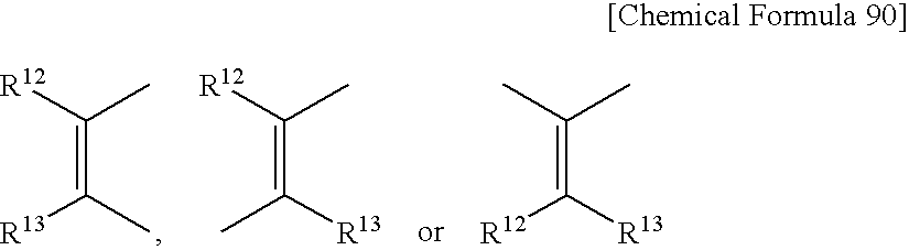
C(=C(C)[R13])([R12])C.C(=C([R13])C)([R12])C.C(=C([R13])[R12])(C)C
